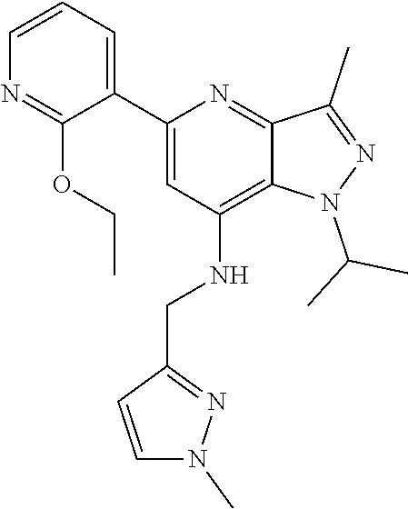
O(CC)C1=NC=CC=C1C1=CC(NCC2=NN(C)C=C2)=C2N(C(C)C)N=C(C)C2=N1
